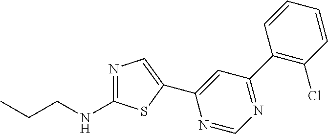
N1=C(NCCC)SC(C2=CC(C3=C(Cl)C=CC=C3)=NC=N2)=C1
